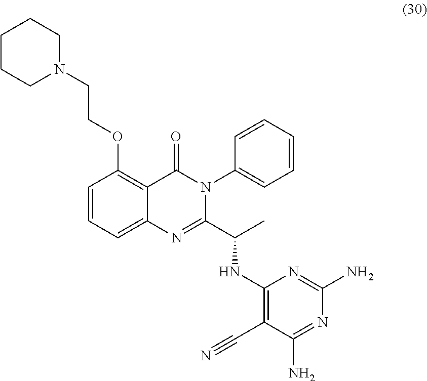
C1=CC(OCCN2CCCCC2)=C2C(=C1)N=C(C(C)NC1=C(C#N)C(N)=NC(N)=N1)N(C1=CC=CC=C1)C2=O
